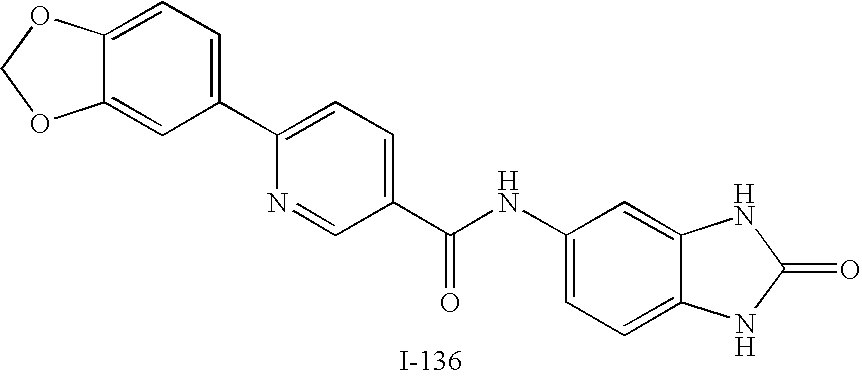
C12=CC=C(C3=CC=C(C(NC4=CC=C5C(=C4)NC(=O)N5)=O)C=N3)C=C1OCO2
